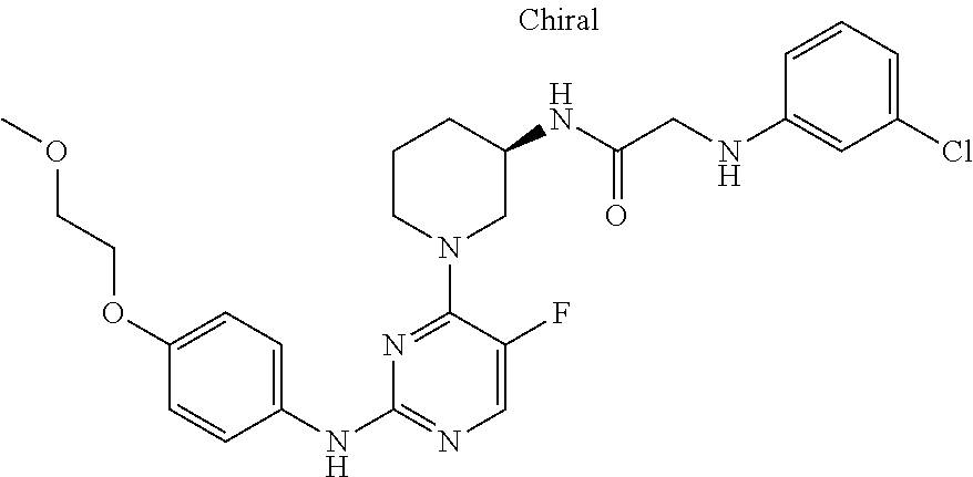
C1(NC2=NC=C(F)C(N3CC(NC(CNC4=CC(Cl)=CC=C4)=O)CCC3)=N2)=CC=C(OCCOC)C=C1
